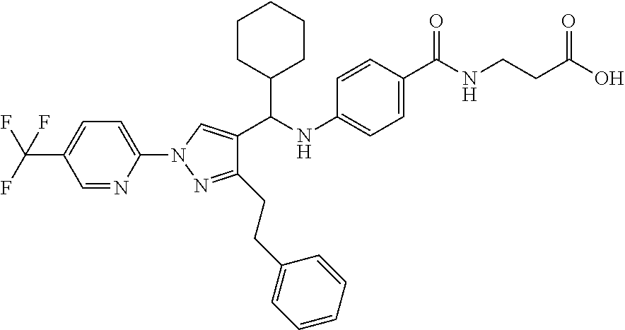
C1(N2N=C(CCC3=CC=CC=C3)C(C(C3CCCCC3)NC3=CC=C(C(=O)NCCC(=O)O)C=C3)=C2)=CC=C(C(F)(F)F)C=N1
